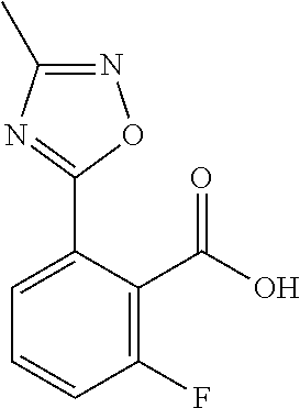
N1=C(C)N=C(C2=CC=CC(F)=C2C(=O)O)O1
